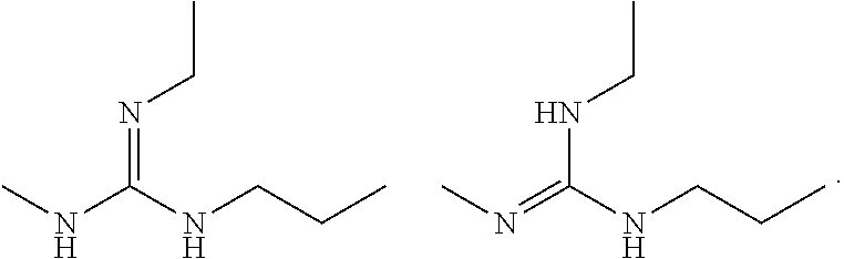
CCN=C(NC)NCCC.CCNC(=NC)NCCC
